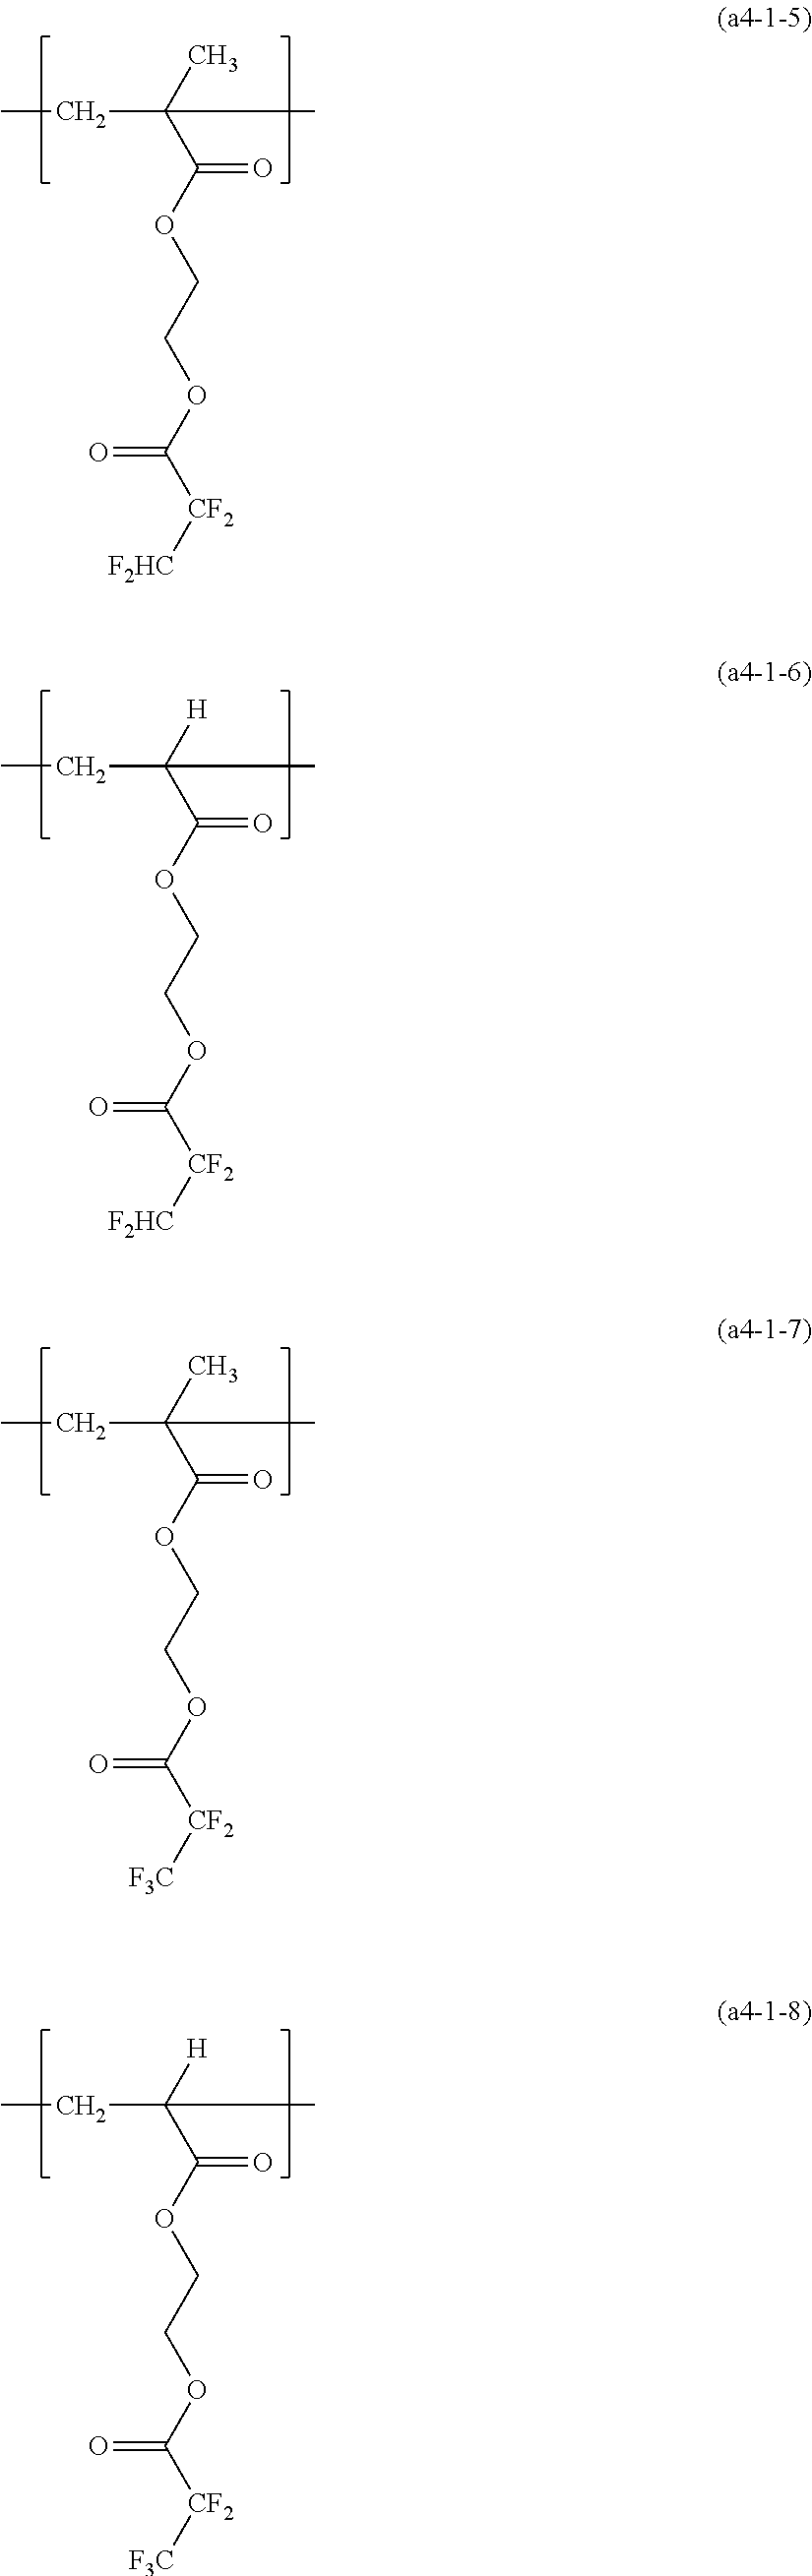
C(OC(C(C)(CC)C)=O)COC([CF2][F2HC])=O.C(OC(C(C)(CC)C)=O)COC([CF2][F3C])=O.C(OC(C([H])(CC)C)=O)COC([CF2][F2HC])=O.C(OC(C([H])(CC)C)=O)COC([CF2][F3C])=O
